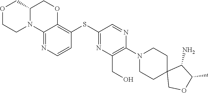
C12(COC(C)C1N)CCN(C1=C(CO)N=C(SC3=C4OCC5N(C4=NC=C3)CCOC5)C=N1)CC2
